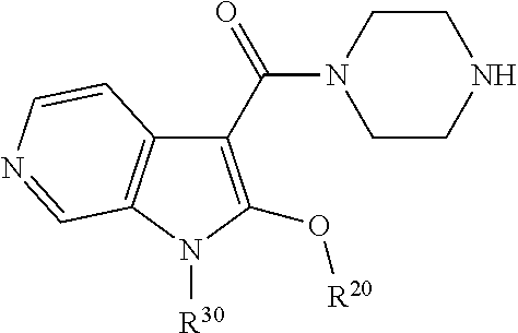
C1(C(=O)N2CCNCC2)=C(O[R20])N([R30])C2=C1C=CN=C2
